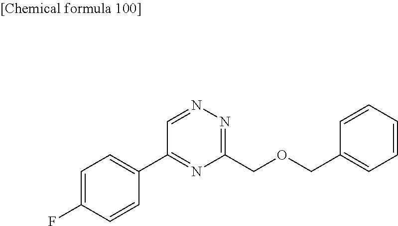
C1=C(F)C=CC(C2=NC(COCC3=CC=CC=C3)=NN=C2)=C1
